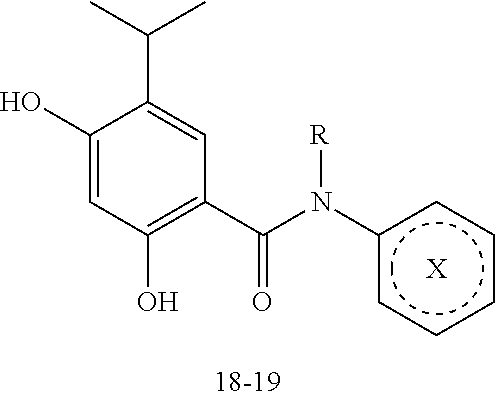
C1(O)=CC(O)=C(C(N(c2ccccc2)[R])=O)C=C1C(C)C.[X]
